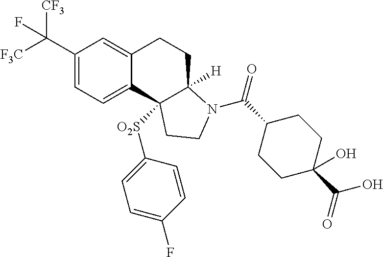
C(C1=CC=C2C(=C1)CCC1([H])C2([O2S]C2=CC=C(F)C=C2)CCN1C(=O)C1CCC(C(O)=O)(O)CC1)([F3C])([CF3])F
